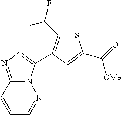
S1C(C(F)F)=C(C2=CN=C3N2N=CC=C3)C=C1C(=O)[OMe]
